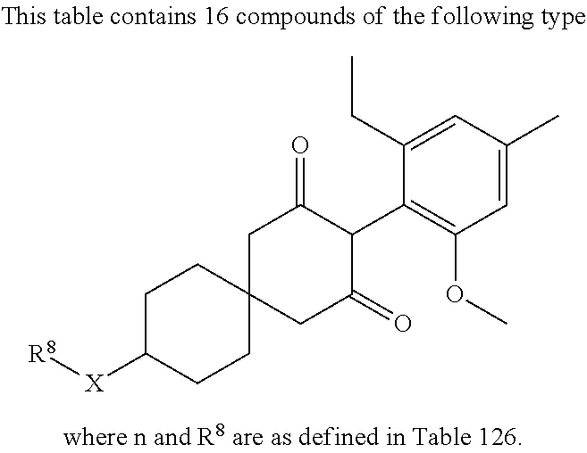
C1C(=O)C(C2=C(OC)C=C(C)C=C2CC)C(=O)CC12CCC([X][R8])CC2
